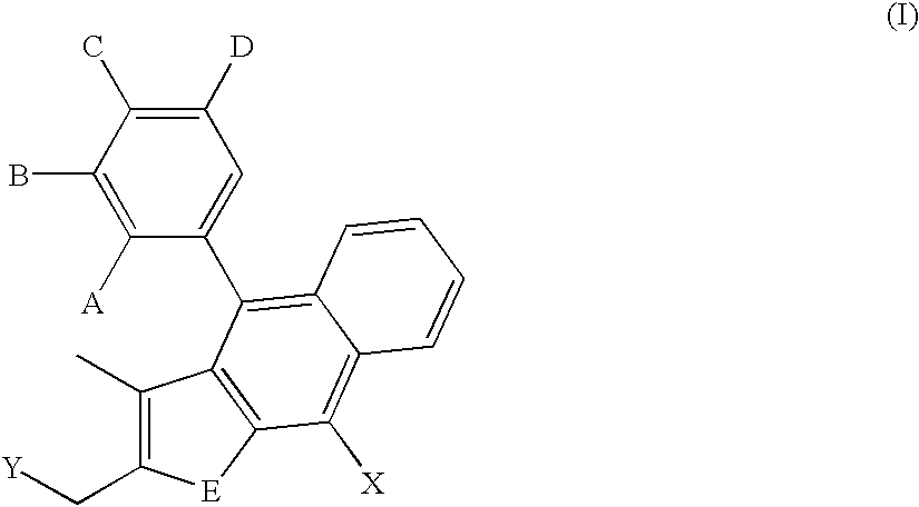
C1([A])=C(B)C(C)=C([D])C=C1C1=C2C(=C([X])C3=C1C(C)=C(C[Y])[E]3)C=CC=C2
